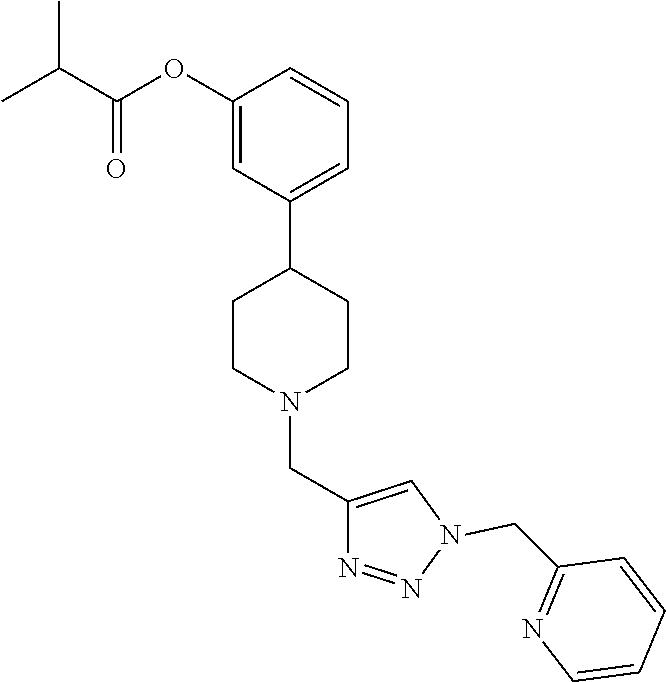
C1(OC(C(C)C)=O)=CC(C2CCN(CC3=CN(CC4=NC=CC=C4)N=N3)CC2)=CC=C1
